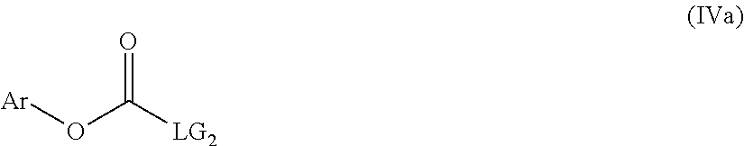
O(C([LG2])=O)[Ar]
